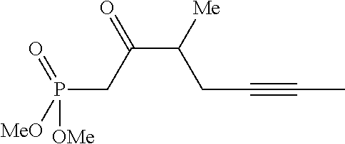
P(CC(C([Me])CC#CC)=O)([MeO])(=O)[OMe]
